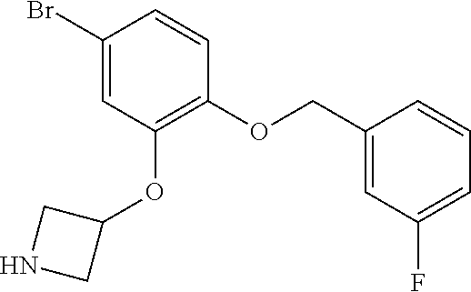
C1(OCC2=CC(F)=CC=C2)=C(OC2CNC2)C=C(Br)C=C1
